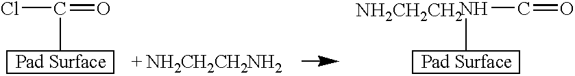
C(C1CCCCC1)(=O)Cl.N(C1CCCCC1)C=O.[NH2CH2CH2]
